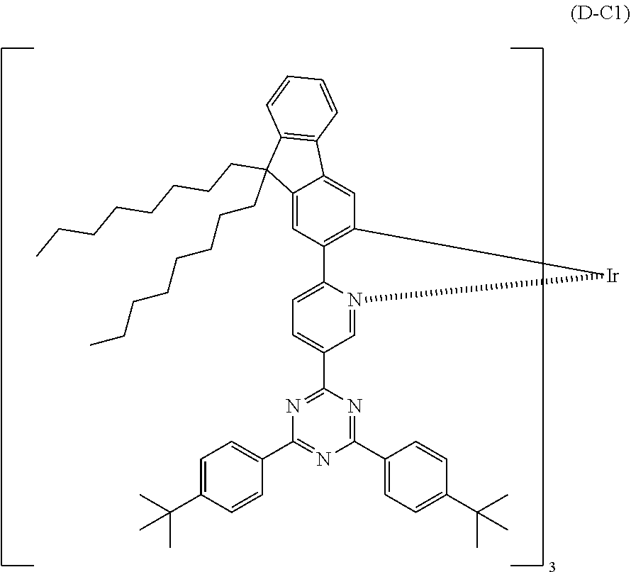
N1=C(C2=CC=C3N(=C2)[Ir]C2=C3C=C3C(=C2)C2=C(C3(CCCCCCCC)CCCCCCCC)C=CC=C2)N=C(C2=CC=C(C(C)(C)C)C=C2)N=C1C1=CC=C(C(C)(C)C)C=C1
